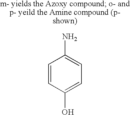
C1=CC(O)=CC=C1N
